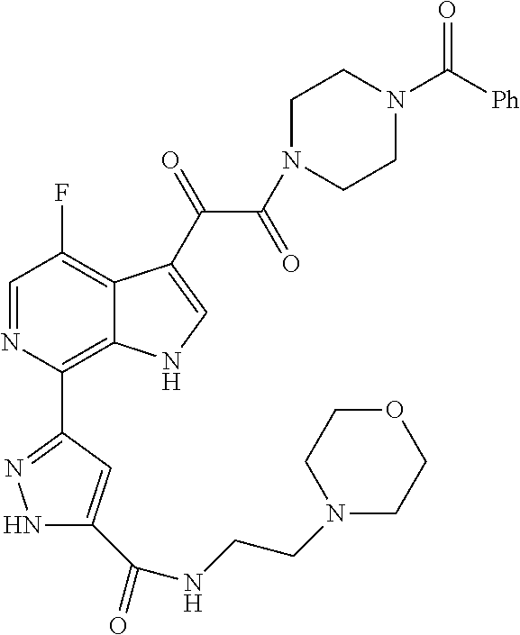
C1=NC(C2=NNC(C(=O)NCCN3CCOCC3)=C2)=C2C(=C1F)C(C(=O)C(N1CCN(C([Ph])=O)CC1)=O)=CN2
